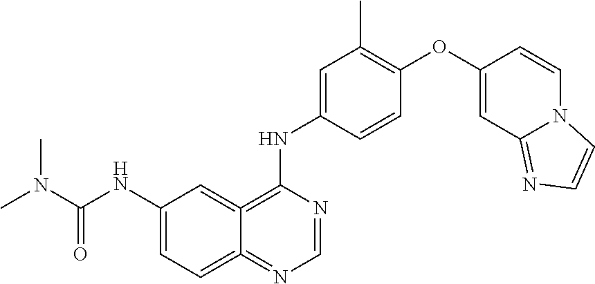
C12=NC=NC(NC3=CC(C)=C(OC4=CC5=NC=CN5C=C4)C=C3)=C1=CC(NC(N(C)C)=O)=CC=2
